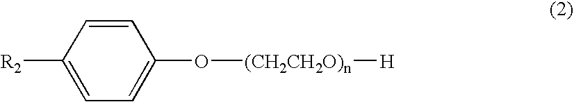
C1([R2])=CC=C(O[(CH2CH2O)n][H])C=C1
